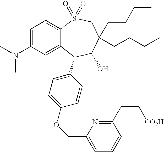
C12=CC(N(C)C)=CC=C1S(=O)(=O)CC(CCCC)(CCCC)C(O)C2C1=CC=C(OCC2=CC=CC(CC[CO2H])=N2)C=C1
